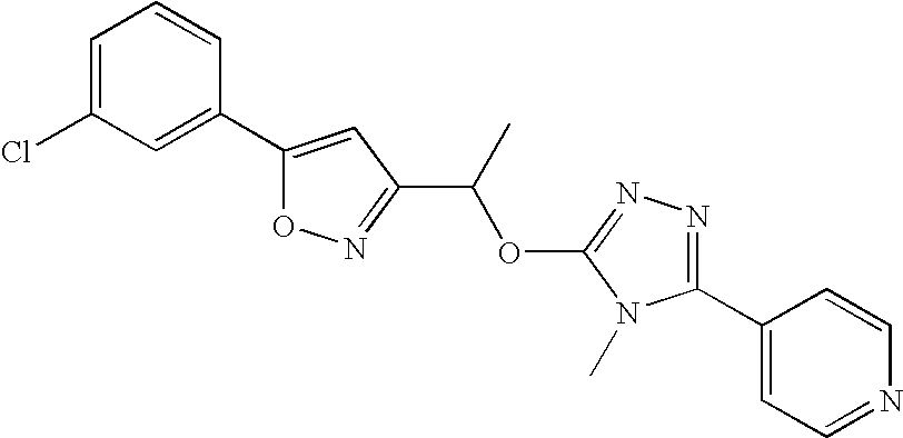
C1=C(Cl)C=C(C2=CC(C(C)OC3=NN=C(C4=CC=NC=C4)N3C)=NO2)C=C1
